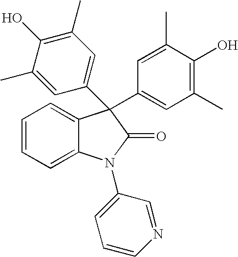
C1=CC=C2C(=C1)C(C1=CC(C)=C(O)C(C)=C1)(C1=CC(C)=C(O)C(C)=C1)C(=O)N2C1=CC=CN=C1
